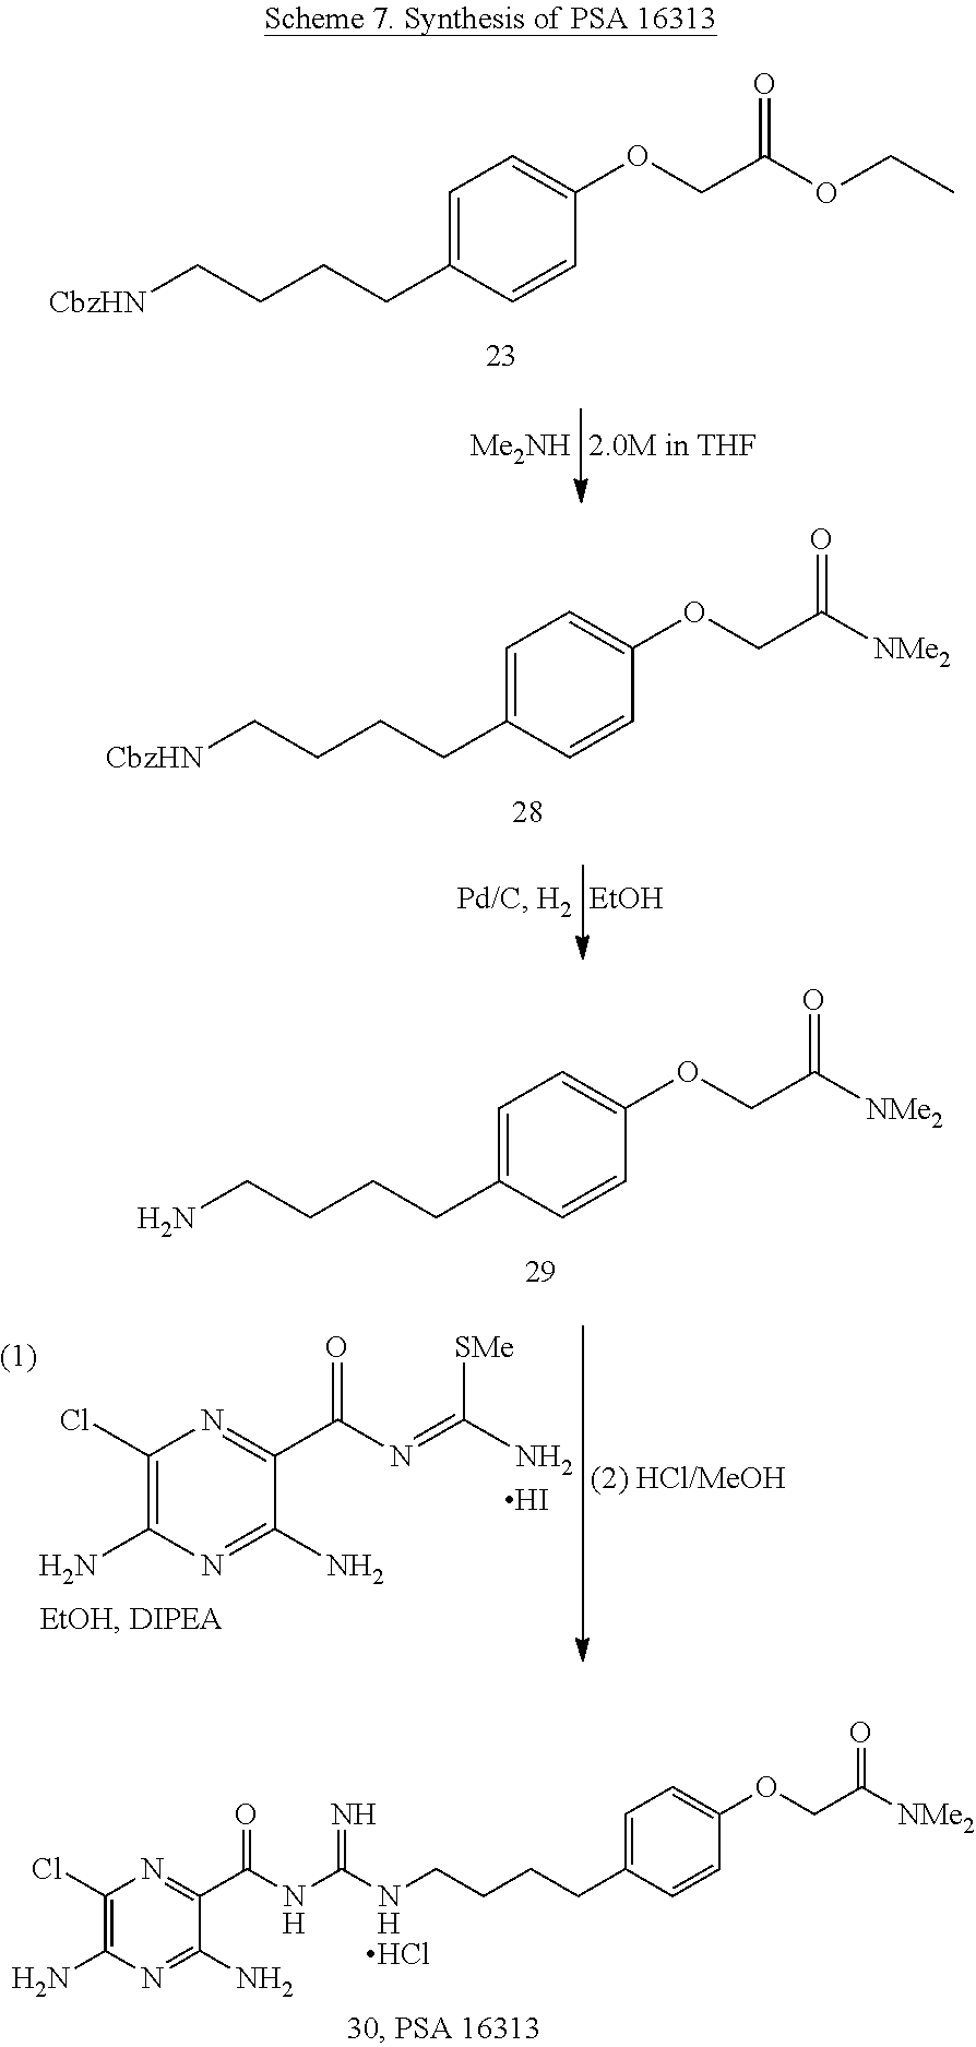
C1(Cl)=C(N)N=C(N)C(C(NC(NCCCCC2=CC=C(OCC([NMe2])=O)C=C2)=N)=O)=N1.Cl.C(CCCC1=CC=C(OCC(OCC)=O)C=C1)[CbzHN].[Me2NH].C(CCCC1=CC=C(OCC([NMe2])=O)C=C1)[CbzHN].[EtOH].C1(Cl)=C(N)N=C(N)C(C(N=C(N)[SMe])=O)=N1.I.C(CCCC1=CC=C(OCC([NMe2])=O)C=C1)N
